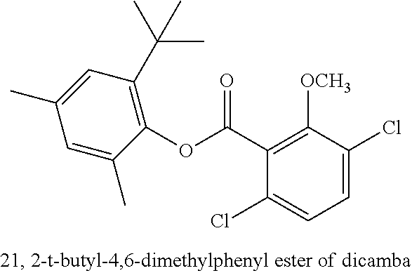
C1(C)=CC(C(C)(C)C)=C(OC(C2=C([OCH3])C(Cl)=CC=C2Cl)=O)C(C)=C1
